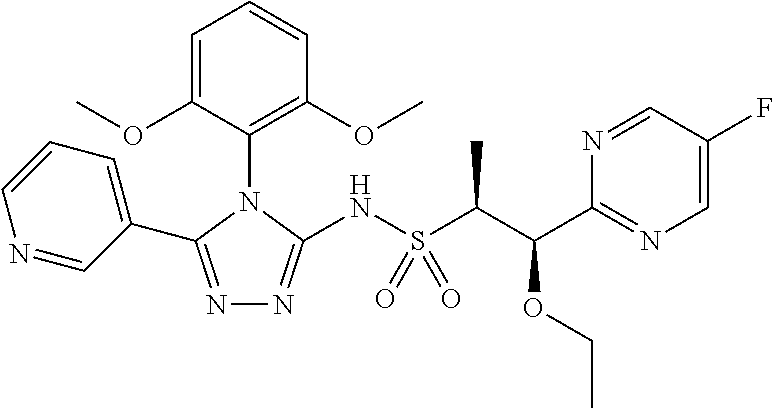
N1=C(C2=CC=CN=C2)N(C2=C(OC)C=CC=C2OC)C(NS(C(C)C(C2=NC=C(F)C=N2)OCC)(=O)=O)=N1
